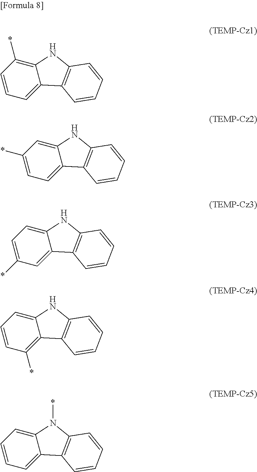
C1=CC=C2C(=C1*)NC1=C2C=CC=C1.C1(*)=CC=C2C(=C1)NC1=C2C=CC=C1.C1=C(*)C=C2C(=C1)NC1=C2C=CC=C1.C1=CC(*)=C2C(=C1)NC1=C2C=CC=C1.C1=CC=C2C(=C1)N(*)C1=C2C=CC=C1
